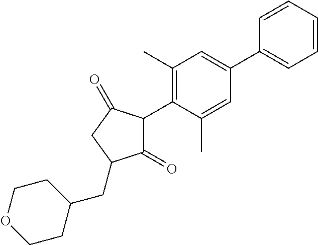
C1(=O)C(C2=C(C)C=C(C3=CC=CC=C3)C=C2C)C(=O)CC1CC1CCOCC1
